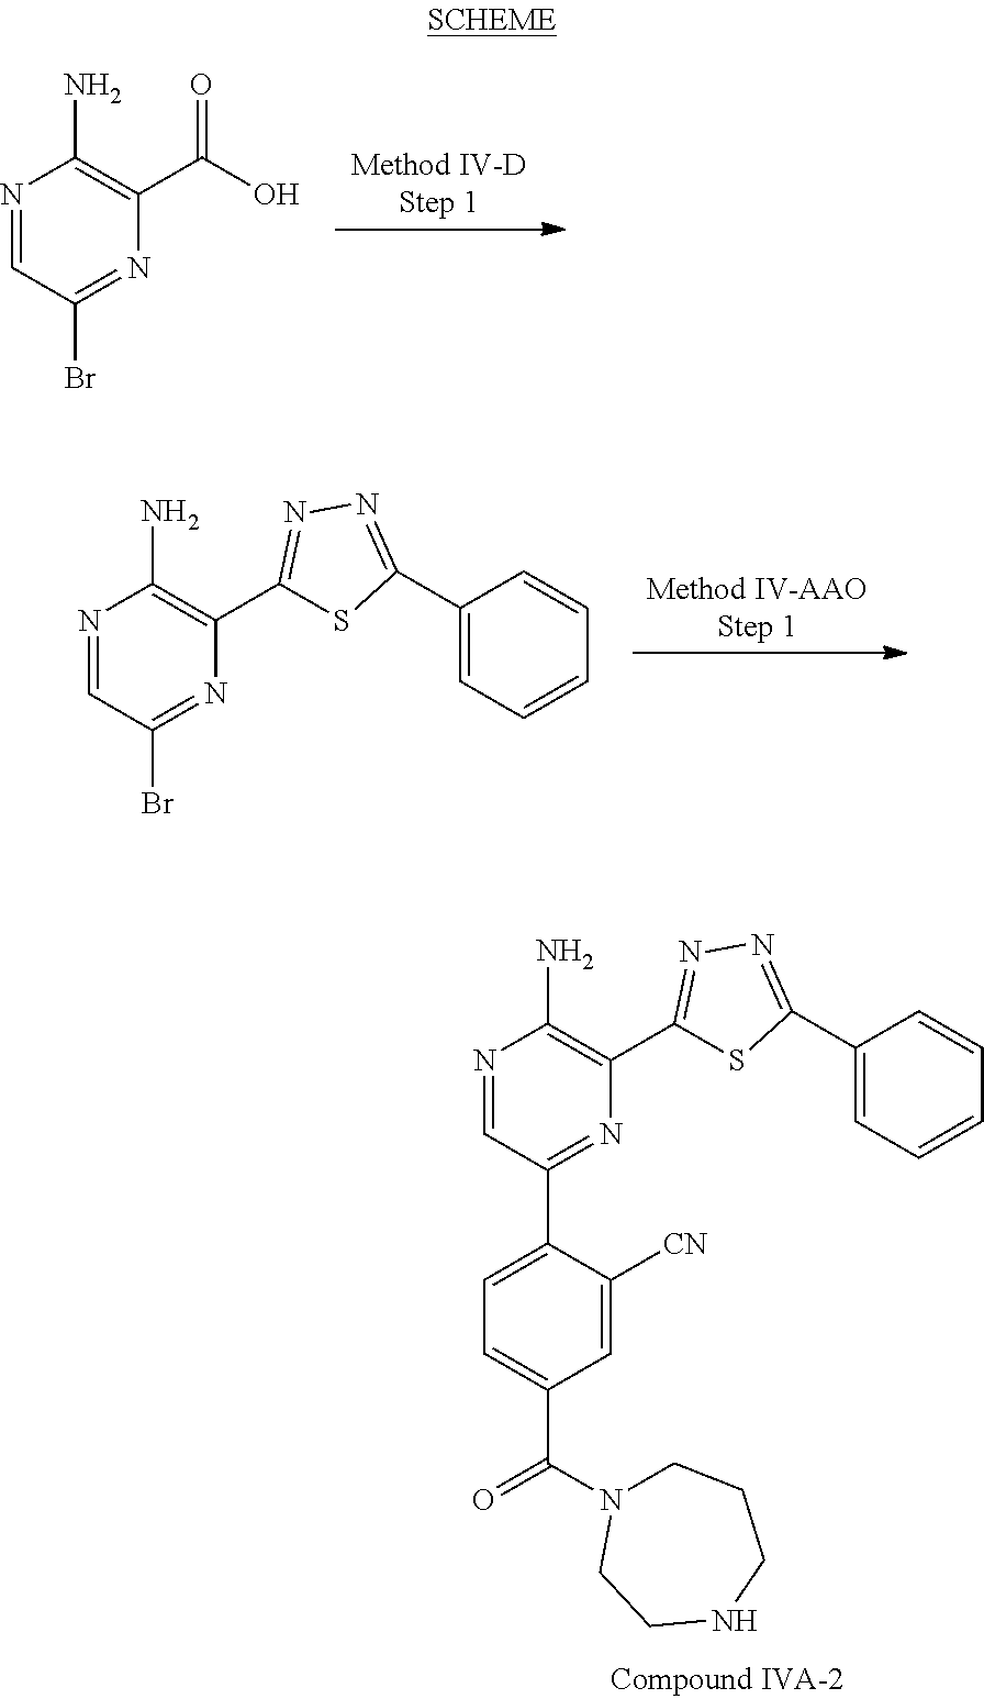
N1=CC(C2=CC=C(C(N3CCCNCC3)=O)C=C2[CN])=NC(C2=NN=C(C3=CC=CC=C3)S2)=C1N.N1=CC(Br)=NC(C(=O)O)=C1N.N1=CC(Br)=NC(C2=NN=C(C3=CC=CC=C3)S2)=C1N
